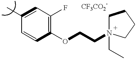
C1(C)=CC(F)=C(OCCN2(CC)CCCC2)C=C1
